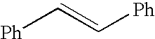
[Ph]C=C[Ph]
